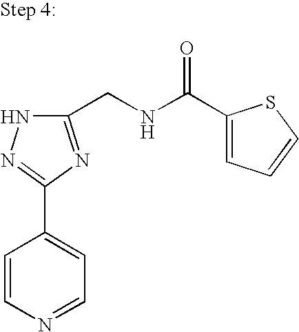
C1(CNC(C2=CC=CS2)=O)=NC(C2=CC=NC=C2)=NN1
